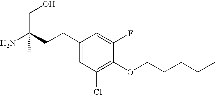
C1(CCC(N)(CO)C)=CC(Cl)=C(OCCCCC)C(F)=C1
